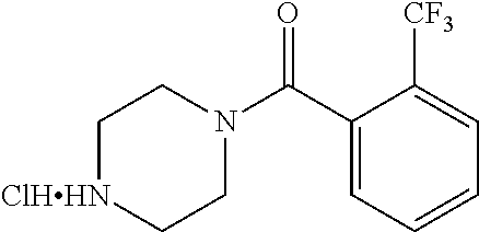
C1(C(N2CC[ClHHN]CC2)=O)=CC=CC=C1[CF3]
